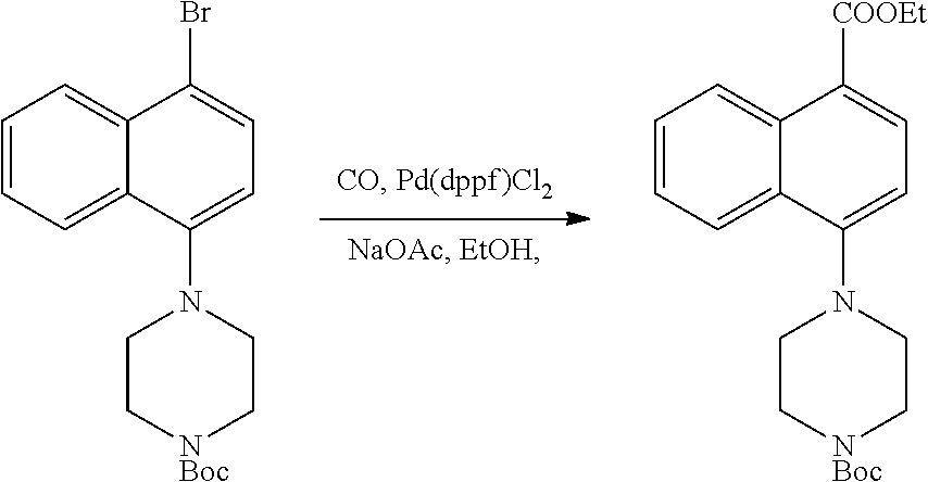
C1=CC=C2C(=C1)C(Br)=CC=C2N1CC[NBoc]CC1.C1=CC=C2C(=C1)C([COOEt])=CC=C2N1CC[NBoc]CC1
